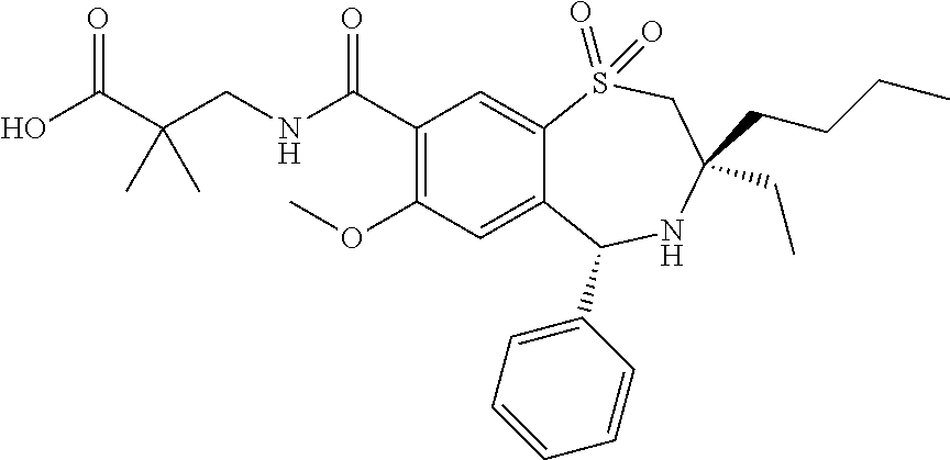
C1(C(NCC(C(O)=O)(C)C)=O)=C(OC)C=C2C(=C1)S(=O)(=O)CC(CCCC)(CC)NC2C1=CC=CC=C1
